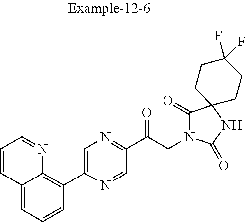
C12=CC=CC(C3=CN=C(C(CN4C(=O)C5(NC4=O)CCC(F)(F)CC5)=O)C=N3)=C1N=CC=C2
